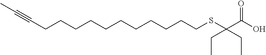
C(CCCCCCCCCCCSC(C(O)=O)(CC)CC)#CC
